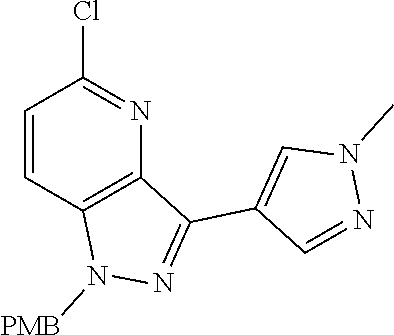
C12=C(C=CC(Cl)=N1)N([PMB])N=C2C1=CN(C)N=C1
